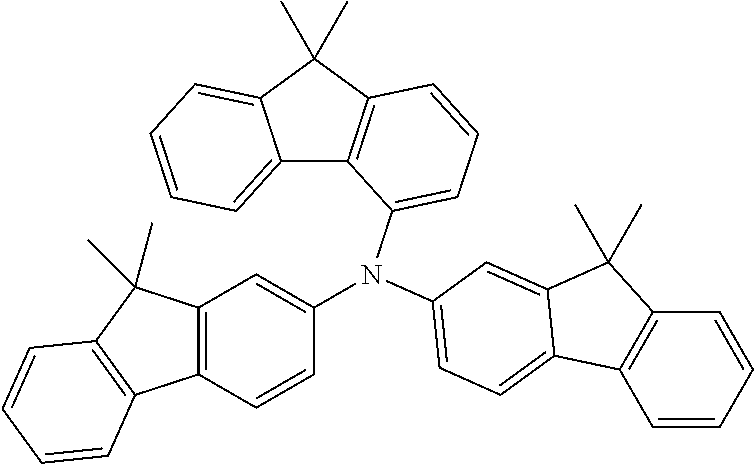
C12=CC=CC=C1C(C)(C)C1=C2C(N(C2=CC3=C(C=C2)C2=C(C3(C)C)C=CC=C2)C2=CC=C3C4=C(C=CC=C4)C(C)(C)C3=C2)=CC=C1
